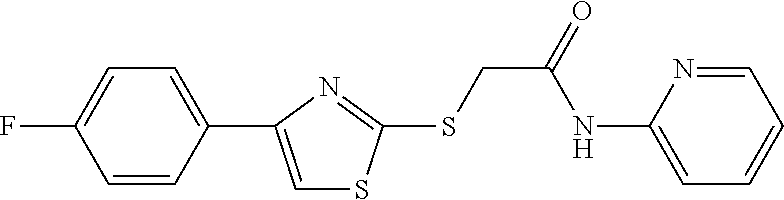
C1(C2=CSC(SCC(=O)NC3=CC=CC=N3)=N2)=CC=C(F)C=C1
